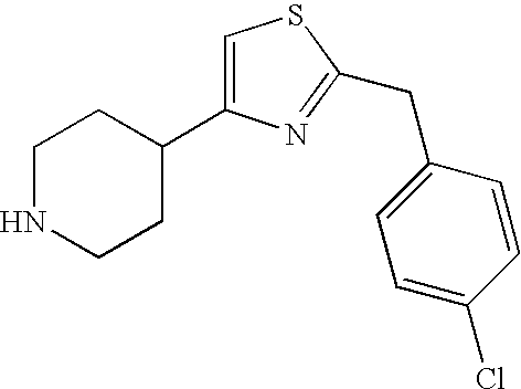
C1NCCC(C2=CSC(CC3=CC=C(Cl)C=C3)=N2)C1
